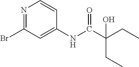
N1=C(Br)C=C(NC(C(CC)(CC)O)=O)C=C1
